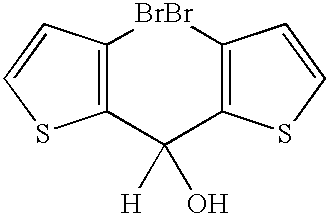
C12=C(C([H])(O)C3=C([BrBr]1)C=CS3)SC=C2
